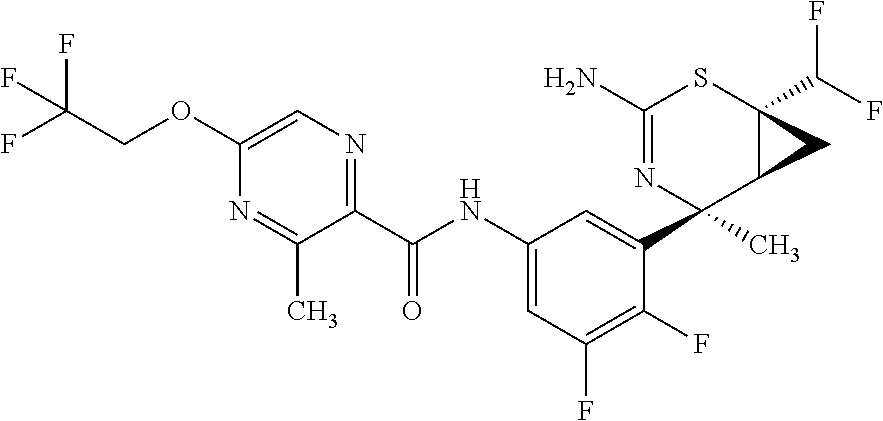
C1(N)=NC(C2=CC(NC(C3=NC=C(OCC(F)(F)F)N=C3C)=O)=CC(F)=C2F)(C)C2C(C(F)F)(S1)C2
